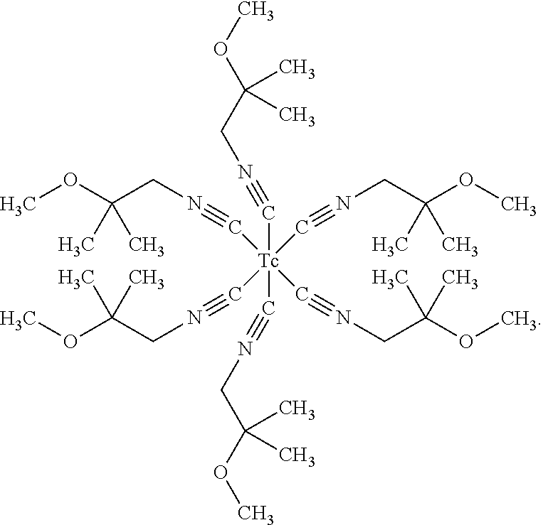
COC(CN#C[Tc](C#NCC(OC)(C)C)(C#NCC(OC)(C)C)(C#NCC(OC)(C)C)(C#NCC(OC)(C)C)C#NCC(OC)(C)C)(C)C
